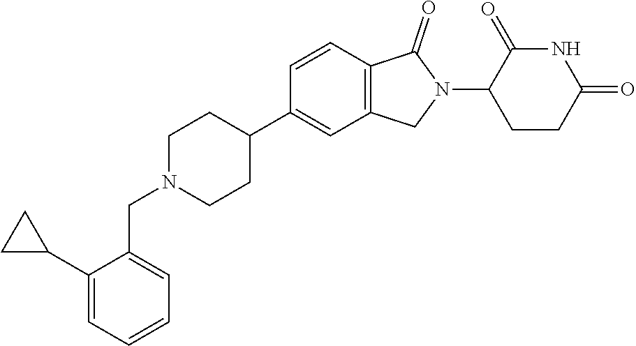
C1N(CC2=CC=CC=C2C2CC2)CCC(C2=CC3=C(C=C2)C(=O)N(C2CCC(=O)NC2=O)C3)C1
